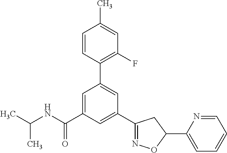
C1(C2=NOC(C3=CC=CC=N3)C2)=CC(C(NC(C)C)=O)=CC(C2=C(F)C=C(C)C=C2)=C1
